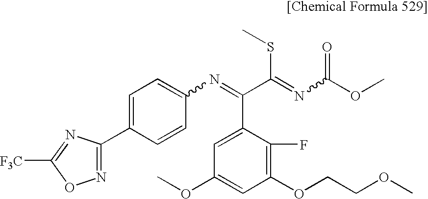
C1=C(C2=NOC([F3C])=N2)C=CC(N=C(C2=CC(OC)=CC(OCCOC)=C2F)C(=NC(OC)=O)SC)=C1
